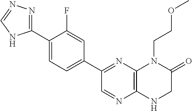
C12=C(N=C(C3=CC=C(C4=NN=CN4)C(F)=C3)C=N1)N(CCOC)C(=O)CN2
